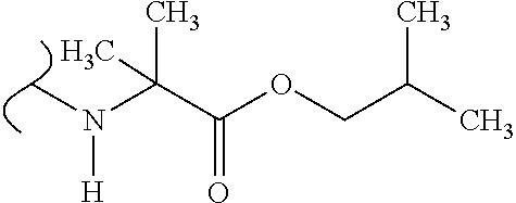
C(C(OCC(C)C)=O)(N([H])C)(C)C
